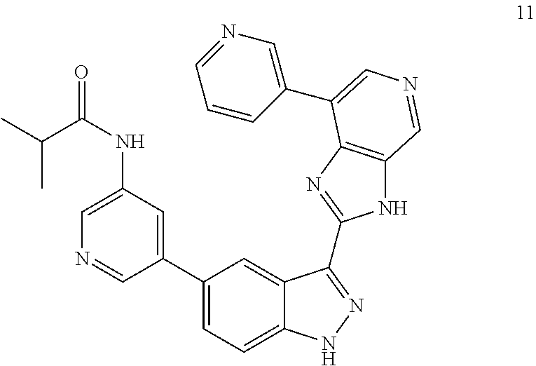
C1=C(NC(C(C)C)=O)C=C(C2=CC=C3C(=C2)C(C2=NC4=C(N2)C=NC=C4C2=CN=CC=C2)=NN3)C=N1
